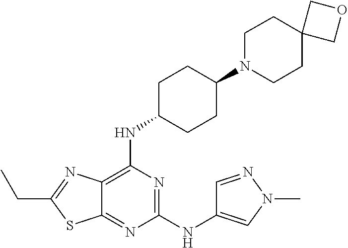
C1(NC2=CN(C)N=C2)=NC(NC2CCC(N3CCC4(CC3)COC4)CC2)=C2C(=N1)SC(CC)=N2
